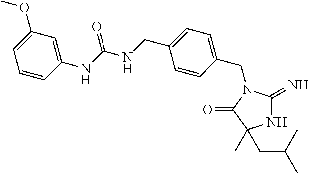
N1C(=N)N(CC2=CC=C(CNC(NC3=CC(OC)=CC=C3)=O)C=C2)C(=O)C1(C)CC(C)C
